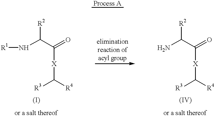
N(C(C(=O)[X]C([R3])[R4])[R2])[R1].NC(C(=O)[X]C([R3])[R4])[R2]
